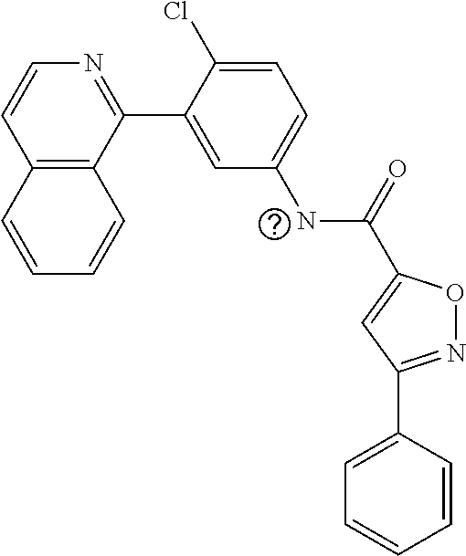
C12=C(C(C3=CC(NC(=O)C4=CC(C5=CC=CC=C5)=NO4)=CC=C3Cl)=NC=C1)C=CC=C2
